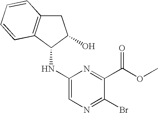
C1(Br)=NC=C(NC2C(O)CC3=C2C=CC=C3)N=C1C(OC)=O
